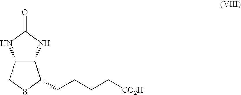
C12C(NC(=O)N1)C(CCCC[CO2H])SC2
